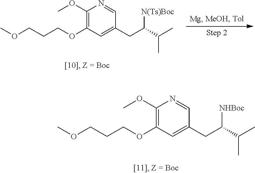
O(CCCOC1=C(OC)N=CC(CC([NHBoc])C(C)C)=C1)C.O(CCCOC1=C(OC)N=CC(CC([N(Ts)Boc])C(C)C)=C1)C
